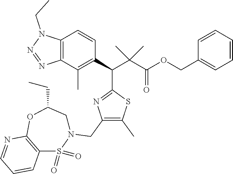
C12=C(C(C)=C(C(C(C(OCC3=CC=CC=C3)=O)(C)C)C3=NC(CN4CC(CC)OC5=C(S4(=O)=O)C=CC=N5)=C(C)S3)C=C1)N=NN2CC
